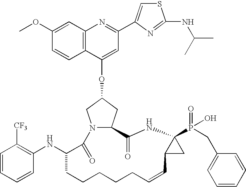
C12=C(C=C(OC)C=C1)N=C(C1=CSC(NC(C)C)=N1)C=C2OC1CC2N(C1)C(=O)C(NC1=C([CF3])C=CC=C1)CCCCCC=CC1C(P(=O)(O)CC3=CC=CC=C3)(NC2=O)C1
